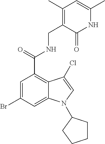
N1C(C)=CC(C)=C(CNC(C2=C3C(=CC(Br)=C2)N(C2CCCC2)C=C3Cl)=O)C1=O
